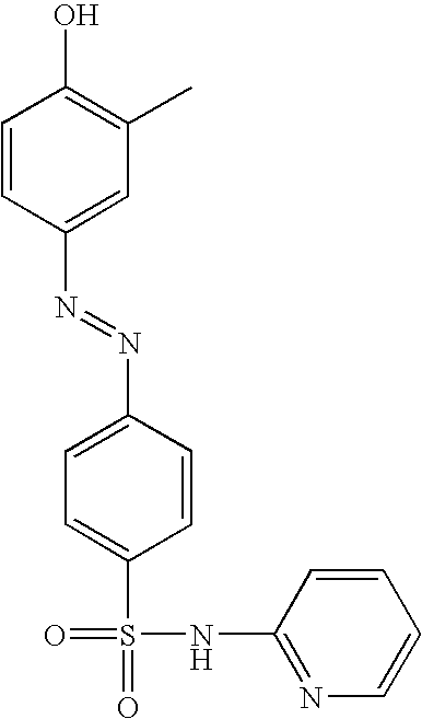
C1=CC(N=NC2=CC=C(S(=O)(NC3=NC=CC=C3)=O)C=C2)=CC(C)=C1O
